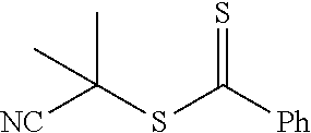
[NC]C(SC([Ph])=S)(C)C
